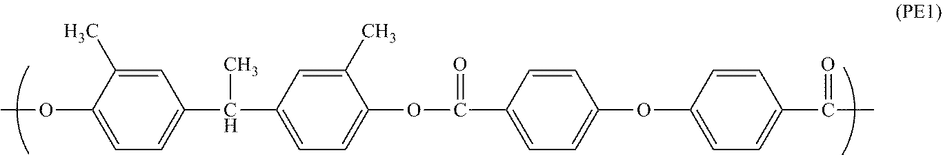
C1=C(C)C(OC)=CC=C1C(C1=CC=C(OC(C2=CC=C(OC3=CC=C(C(C)=O)C=C3)C=C2)=O)C(C)=C1)C
